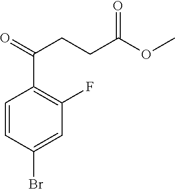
C1=CC(Br)=CC(F)=C1C(=O)CCC(OC)=O
